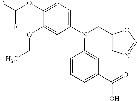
C1(OC(F)F)=CC=C(N(CC2=CN=CO2)C2=CC(C(=O)O)=CC=C2)C=C1OCC
